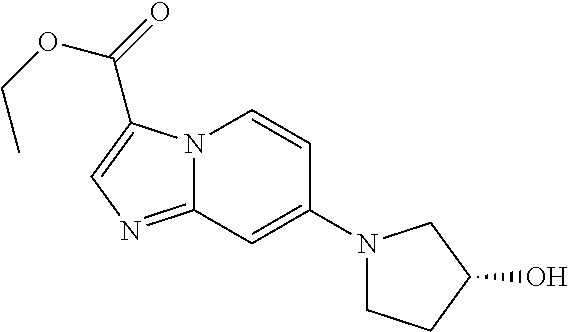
C(OCC)(=O)C1=CN=C2N1C=CC(N1CCC(O)C1)=C2
